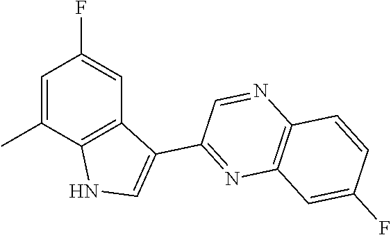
C1=C(C)C2=C(C=C1F)C(C1=NC3=C(N=C1)C=CC(F)=C3)=CN2
